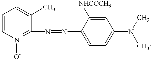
C1=C[N+]([O-])=C(N=NC2=CC=C(N(C)C)C=C2[NHCOCH3])C(C)=C1
